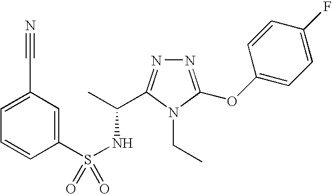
N1=C(OC2=CC=C(F)C=C2)N(CC)C(C(C)NS(=O)(C2=CC(C#N)=CC=C2)=O)=N1
